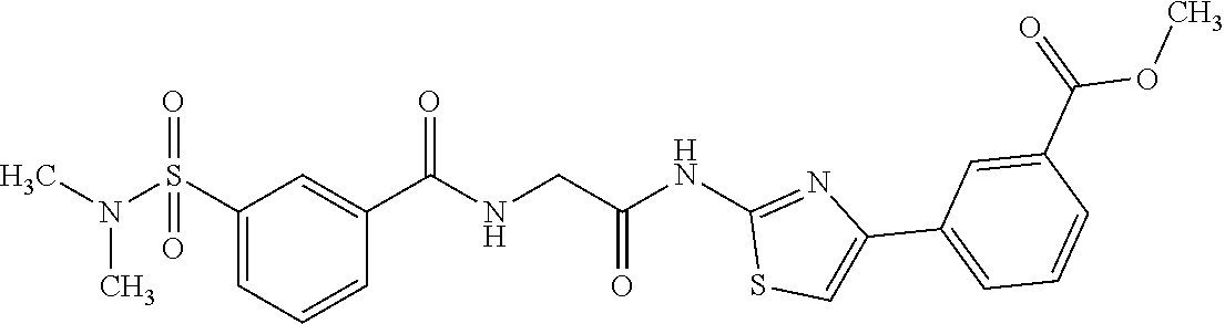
C1(S(N(C)C)(=O)=O)=CC=CC(C(=O)NCC(NC2=NC(C3=CC=CC(C(=O)OC)=C3)=CS2)=O)=C1
